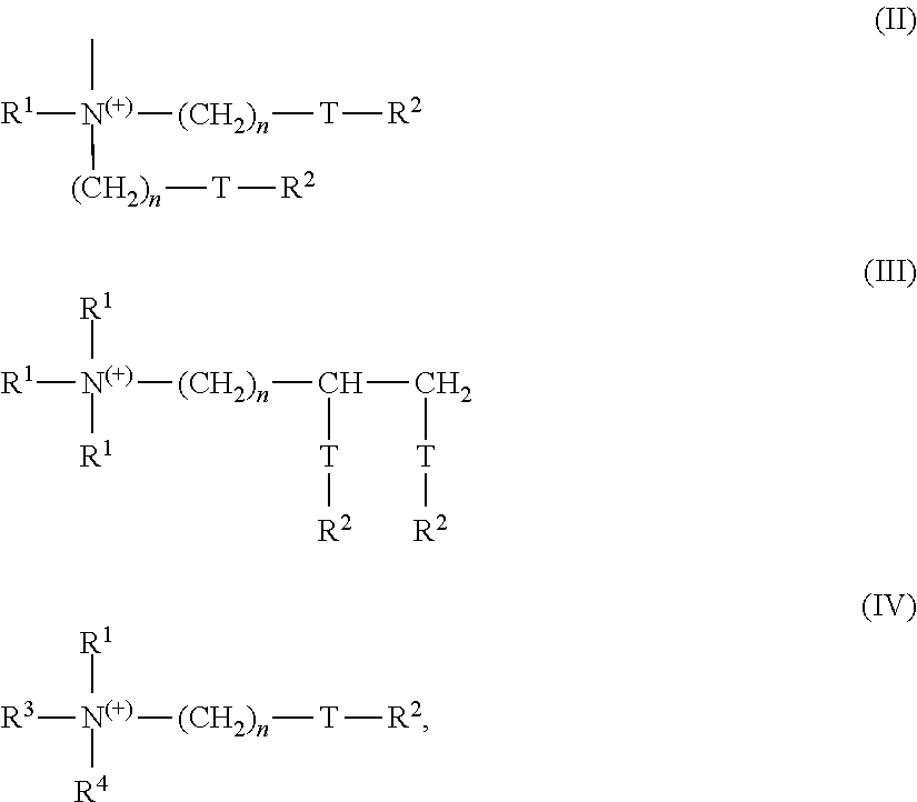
[R1][N(+)]([(CH2)n][T][R2])(C)[(CH2)n][T][R2].[R1][N(+)]([(CH2)n]C(C[T][R2])[T][R2])([R1])[R1].[R3][N(+)]([(CH2)n][T][R2])([R1])[R4]
